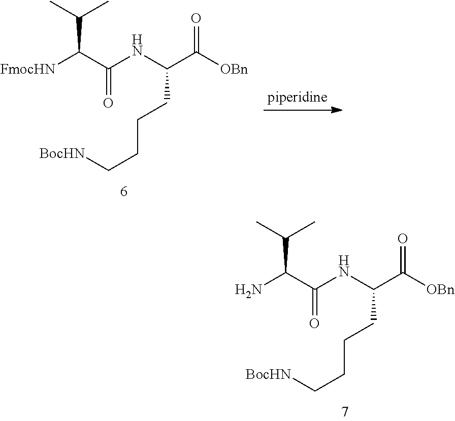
[BocHN]CCCCC(C([OBn])=O)NC(C([FmocHN])C(C)C)=O.[BocHN]CCCCC(C([OBn])=O)NC(C(N)C(C)C)=O
